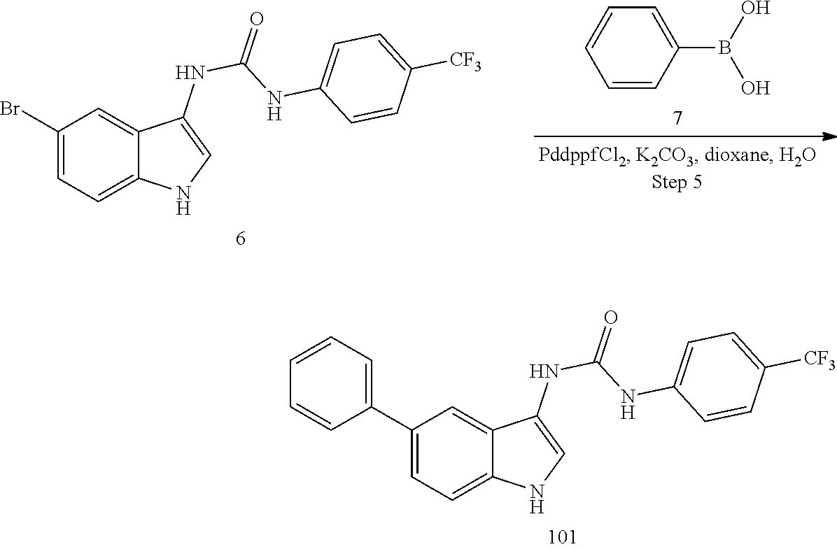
C1(C2=CC=C3C(=C2)C(NC(NC2=CC=C([CF3])C=C2)=O)=CN3)=CC=CC=C1.BrC1=CC=C2C(=C1)C(NC(NC1=CC=C([CF3])C=C1)=O)=CN2.C1(B(O)O)=CC=CC=C1
